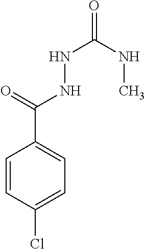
C1=CC(Cl)=CC=C1C(=O)NNC(=O)NC
